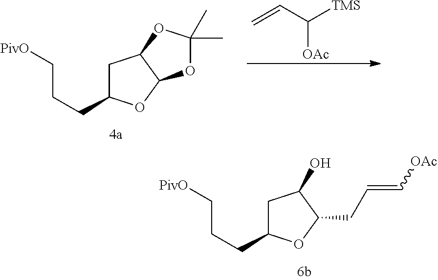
C1C(CCC[PivO])OC(CC=C[OAc])C1O.C1C(CCC[PivO])OC2C1OC(C)(C)O2.C=CC([TMS])[OAc]
